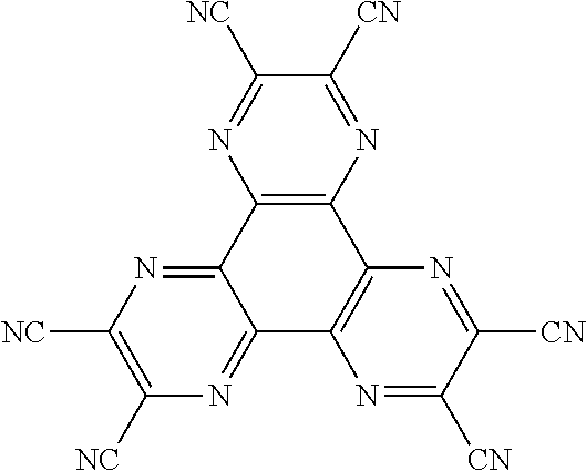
C12=C(N=C([CN])C([NC])=N1)C1=C(C3=NC([NC])=C([NC])N=C23)N=C([CN])C([CN])=N1
